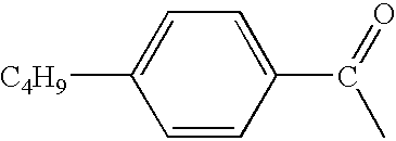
C1=CC(C(=O)C)=CC=C1[C4H9]
